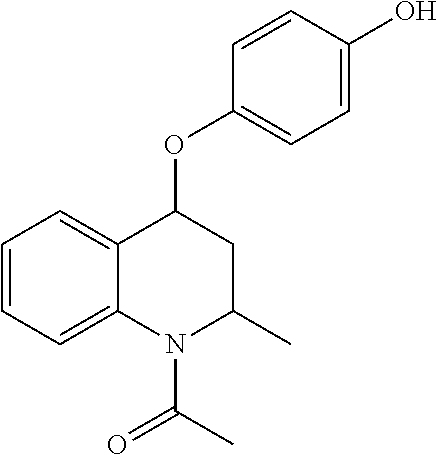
C1=CC=C2C(=C1)C(OC1=CC=C(O)C=C1)CC(C)N2C(C)=O
